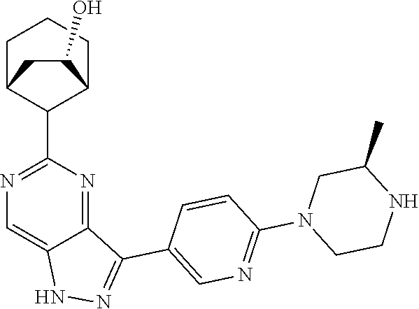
CC1CN(C2=NC=C(C3=NNC4=CN=C(C5C6CCCC5CC6O)N=C43)C=C2)CCN1
